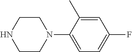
C1CN(C2=CC=C(F)C=C2C)CCN1
